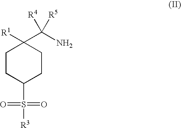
C1CC(S(=O)(=O)[R3])CCC1([R1])C(N)([R4])[R5]
